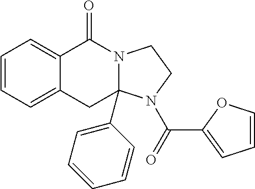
C1=CC=C2C(=C1)C(=O)N1C(C3=CC=CC=C3)(C2)N(C(=O)C2=CC=CO2)CC1
